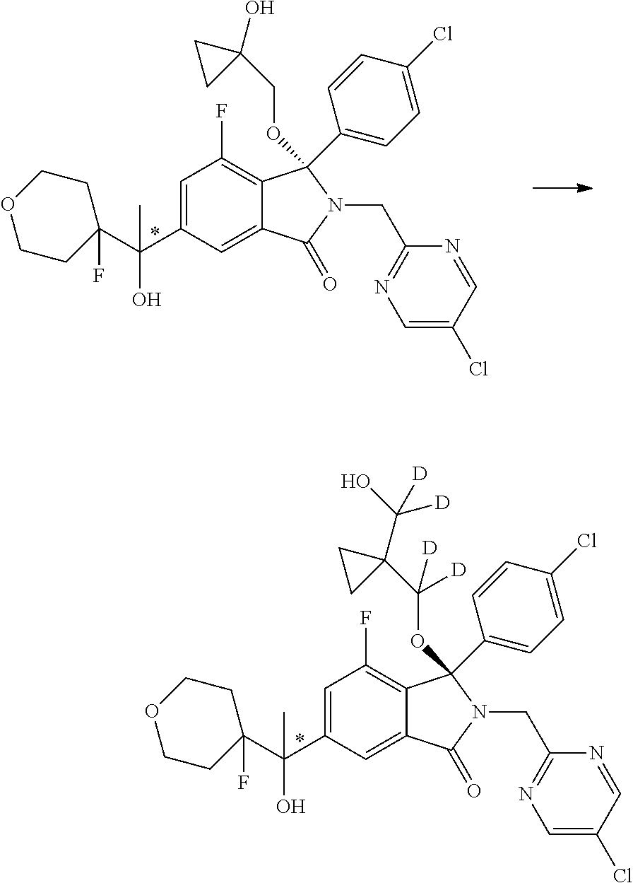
C1(C(C2=CC(F)=C3C(=C2)C(=O)N(CC2=NC=C(Cl)C=N2)C3(OC(C2(C(O)([D])[D])CC2)([D])[D])C2=CC=C(Cl)C=C2)(C)O)(F)CCOCC1.C1(C(C2=CC(F)=C3C(=C2)C(=O)N(CC2=NC=C(Cl)C=N2)C3(OCC2(O)CC2)C2=CC=C(Cl)C=C2)(C)O)(F)CCOCC1
